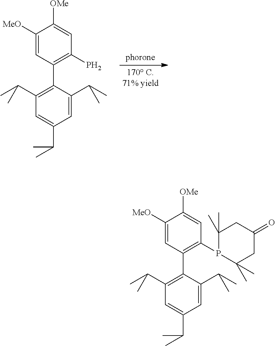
C1(C2=C(P)C=C([OMe])C([MeO])=C2)=C(C(C)C)C=C(C(C)C)C=C1C(C)C.C1(C2=C(P3C(C)(C)CC(=O)CC3(C)C)C=C([OMe])C([MeO])=C2)=C(C(C)C)C=C(C(C)C)C=C1C(C)C
